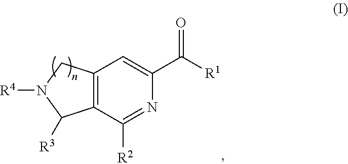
C12=C(C([R2])=NC(C([R1])=O)=C1)C([R3])N([R4])C2
